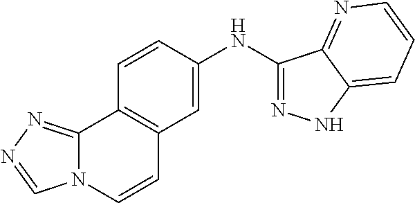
C1=C(NC2=NNC3=CC=CN=C23)C=CC2=C1C=CN1C2=NN=C1
